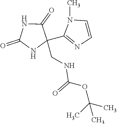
N1C(=O)NC(C2=NC=CN2C)(CNC(OC(C)(C)C)=O)C1=O
